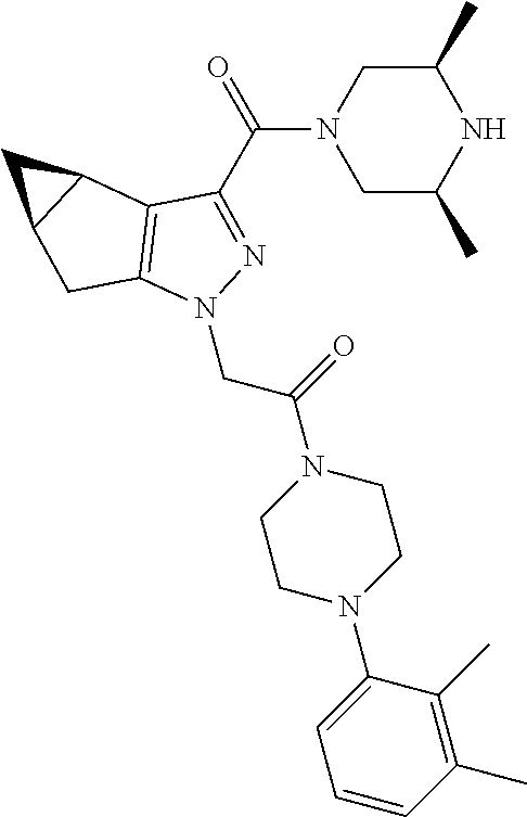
N1(CC(N2CCN(C3=CC=CC(C)=C3C)CC2)=O)N=C(C(=O)N2CC(C)NC(C)C2)C2=C1CC1C2C1
